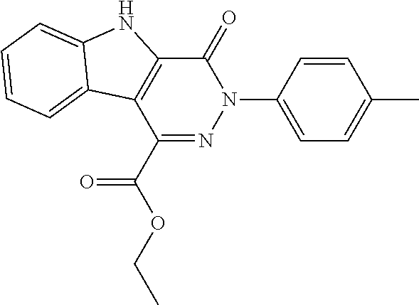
C1(N2C(=O)C3=C(C(C(OCC)=O)=N2)C2=CC=CC=C2N3)=CC=C(C)C=C1
